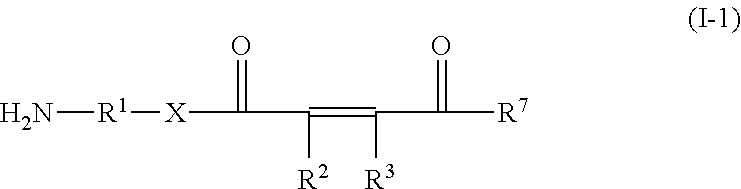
N[R1][X]C(C(=C(C([R7])=O)[R3])[R2])=O
